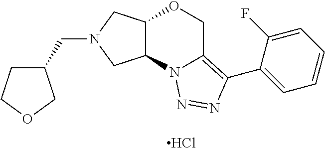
Cl.C(N1CC2C(C1)N1C(=C(C3=CC=CC=C3F)N=N1)CO2)C1CCOC1
